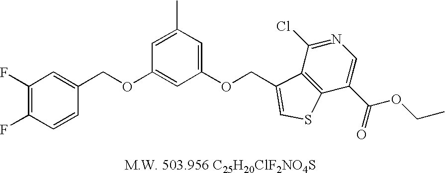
C1(F)=C(F)C=CC(COC2=CC(OCC3=CSC4=C3C(Cl)=NC=C4C(=O)OCC)=CC(C)=C2)=C1
